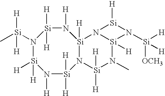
N1([H])[Si]([H])([H])N2[Si]([H])(N([H])[Si]([H])([H])N([Si](C)([H])[H])[Si]1([H])[H])N1[Si]([H])(N(C)[Si]2([H])[H])N([Si]([H])([H])[OCH3])[Si]1[H]
